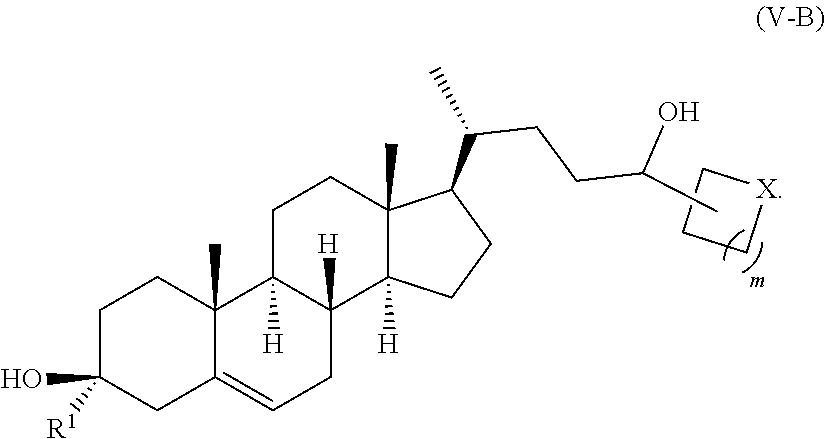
C1(O)([R1])CC2=CCC3([H])C([H])(C2(C)CC1)CCC1(C)C(C(CCC(O)C)C)CCC13[H].C1C[X]C1
